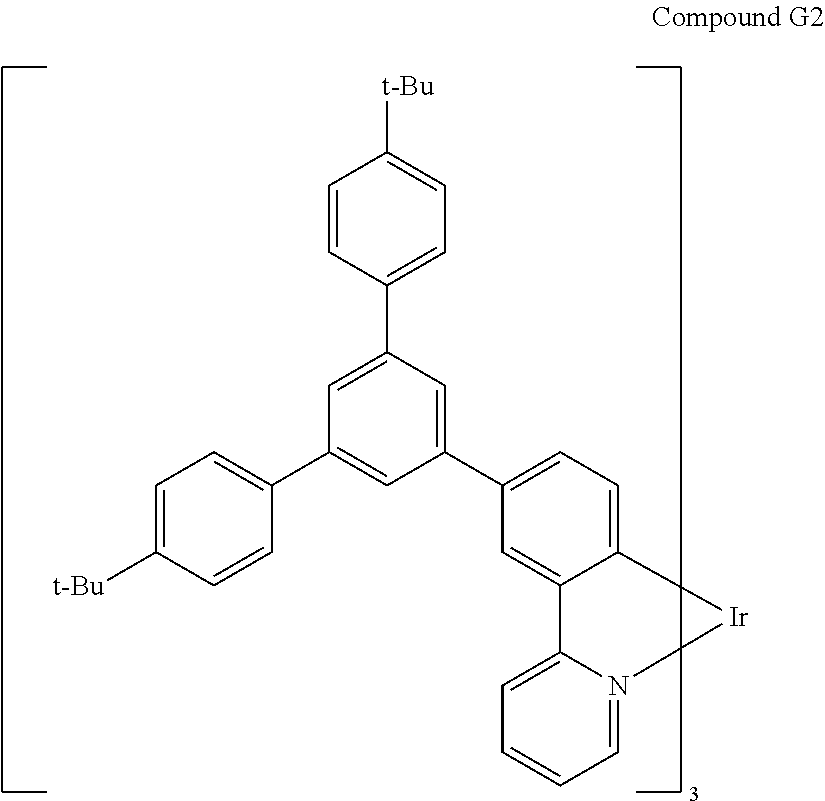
C1=CC(C2=CC(C3=CC=C([t-Bu])C=C3)=CC(C3=CC=C4C(=C3)C3=CC=CC=N3[Ir]4)=C2)=CC=C1[t-Bu]
